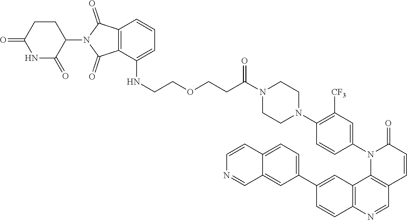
N1C(=O)C(N2C(=O)C3=C(C2=O)C=CC=C3NCCOCCC(N2CCN(C3=C([CF3])C=C(N4C5=C(C=CC4=O)C=NC4=C5C=C(C5=CC=C6C(=C5)C=NC=C6)C=C4)C=C3)CC2)=O)CCC1=O
